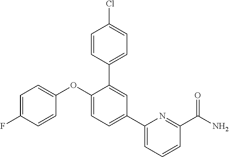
C1=C(F)C=CC(OC2=CC=C(C3=CC=CC(C(N)=O)=N3)C=C2C2=CC=C(Cl)C=C2)=C1
